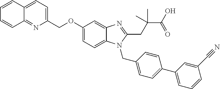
C1(COC2=CC=C3C(=C2)N=C(CC(C(O)=O)(C)C)N3CC2=CC=C(C3=CC=CC(C#N)=C3)C=C2)=CC=C2C(=N1)C=CC=C2
